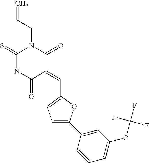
C1(=S)NC(=O)C(=CC2=CC=C(C3=CC(OC(F)(F)F)=CC=C3)O2)C(=O)N1CC=C
